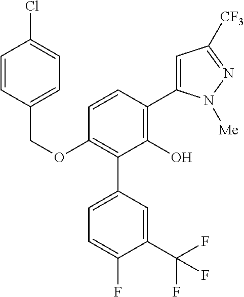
C1(OCC2=CC=C(Cl)C=C2)=C(C2=CC=C(F)C(C(F)(F)F)=C2)C(O)=C(C2=CC([CF3])=NN2[Me])C=C1
